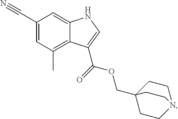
C12=C(C)C=C(C#N)C=C1NC=C2C(OCC12CCN(CC1)CC2)=O
